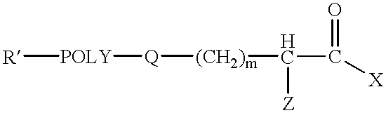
[POLY]([Q][(CH2)m]C([Z])C([X])=O)[R]
